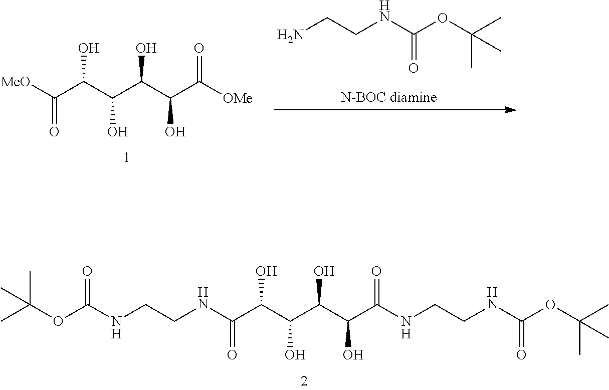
CC(OC(NCCNC(C(C(C(C(C(NCCNC(OC(C)(C)C)=O)=O)O)O)O)O)=O)=O)(C)C.[MeO]C(C(C(C(C(C([OMe])=O)O)O)O)O)=O.NCCNC(OC(C)(C)C)=O
